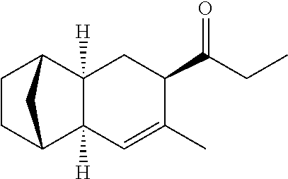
C1CC2C3([H])C([H])(C1C2)CC(C(CC)=O)C(C)=C3
